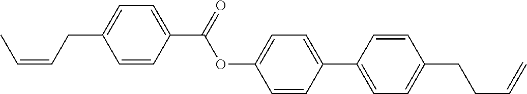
C1=CC(C(OC2=CC=C(C3=CC=C(CCC=C)C=C3)C=C2)=O)=CC=C1CC=CC
